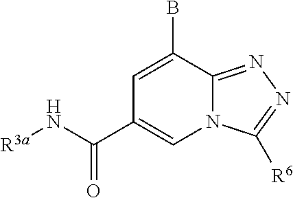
C1=C(B)C2=NN=C([R6])N2C=C1C(N[R3a])=O
